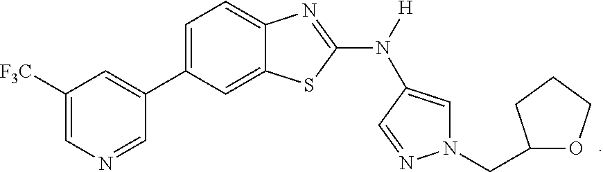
C1([F3C])=CN=CC(C2=CC=C3C(=C2)SC(N([H])C2=CN(CC4OCCC4)N=C2)=N3)=C1
